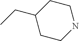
N1CCC(CC)CC1
